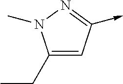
C1(CC)=CC(->C)=NN1C
